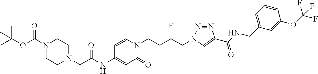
C1N(CC(NC2=CC(=O)N(CCC(CN3N=NC(C(NCC4=CC=CC(OC(F)(F)F)=C4)=O)=C3)F)C=C2)=O)CCN(C(OC(C)(C)C)=O)C1
